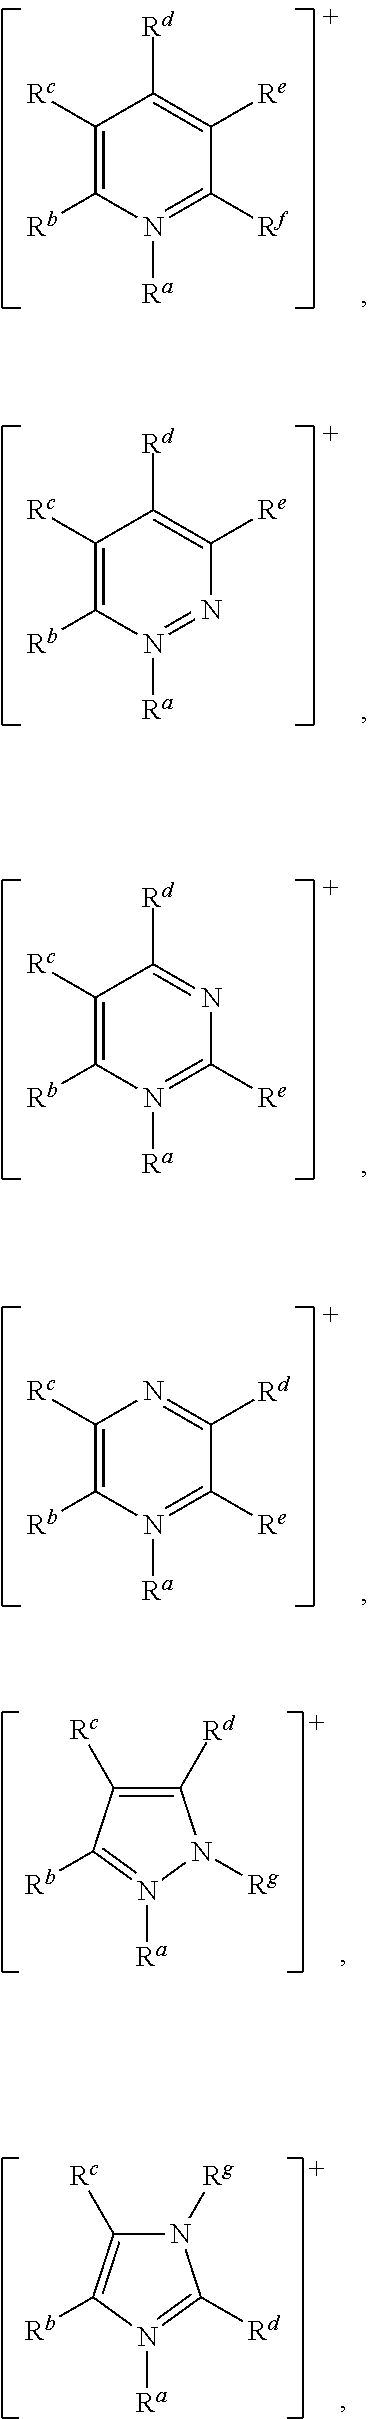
C1([Rc])=C([Rb])N([Ra])=C([Rf])C([Re])=C1[Rd].C1([Rc])=C([Rb])N([Ra])=NC([Re])=C1[Rd].C1([Rc])=C([Rb])N([Ra])=C([Re])N=C1[Rd].C1([Rc])=C([Rb])N([Ra])=C([Re])C([Rd])=N1.C1([Rd])=C([Rc])C([Rb])=N([Ra])N1[Rg].N1([Rg])C([Rc])=C([Rb])N([Ra])=C1[Rd]
